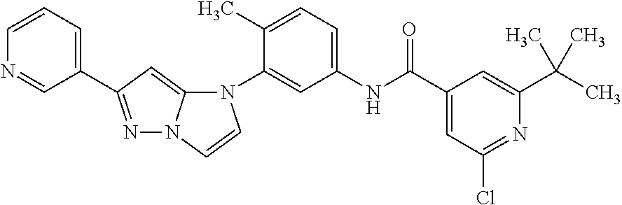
C1(C2=NN3C(=C2)N(C2=CC(NC(C4=CC(Cl)=NC(C(C)(C)C)=C4)=O)=CC=C2C)C=C3)=CC=CN=C1
